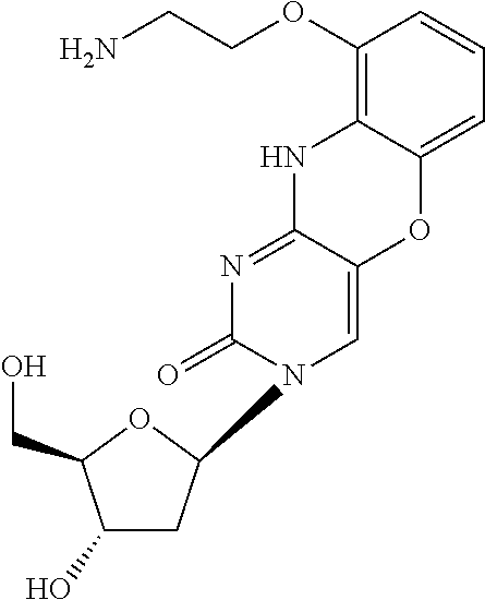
C1(O)CC(N2C=C3C(=NC2=O)NC2=C(OCCN)C=CC=C2O3)OC1CO
